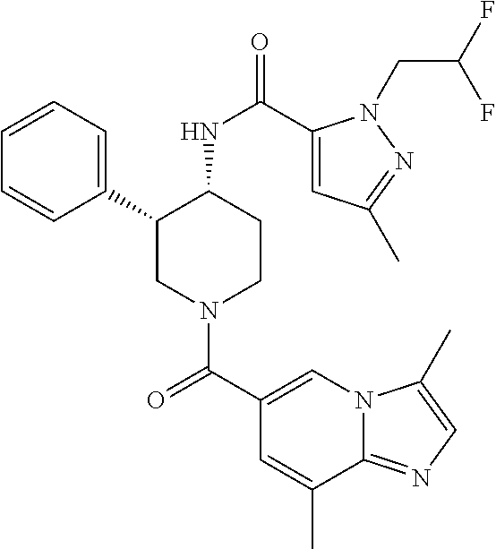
C1=CC=C(C2CN(C(C3=CN4C(=NC=C4C)C(C)=C3)=O)CCC2NC(=O)C2=CC(C)=NN2CC(F)F)C=C1
